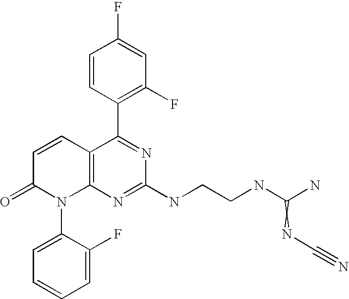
C12=C(N=C(NCCNC(N)=NC#N)N=C1C1=C(F)C=C(F)C=C1)N(C1=CC=CC=C1F)C(=O)C=C2
